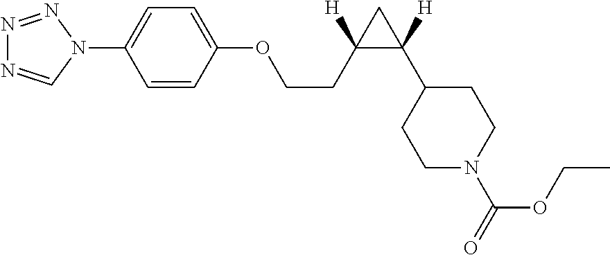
N1=NN(C2=CC=C(OCCC3([H])C([H])(C4CCN(C(OCC)=O)CC4)C3)C=C2)C=N1
